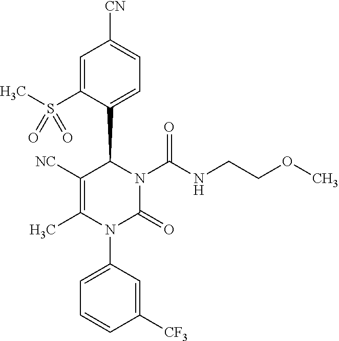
C1([NC])=C(C)N(C2=CC=CC([CF3])=C2)C(=O)N(C(NCCOC)=O)C1C1=CC=C([CN])C=C1S(C)(=O)=O
